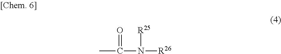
CC(N([R26])[R25])=O
